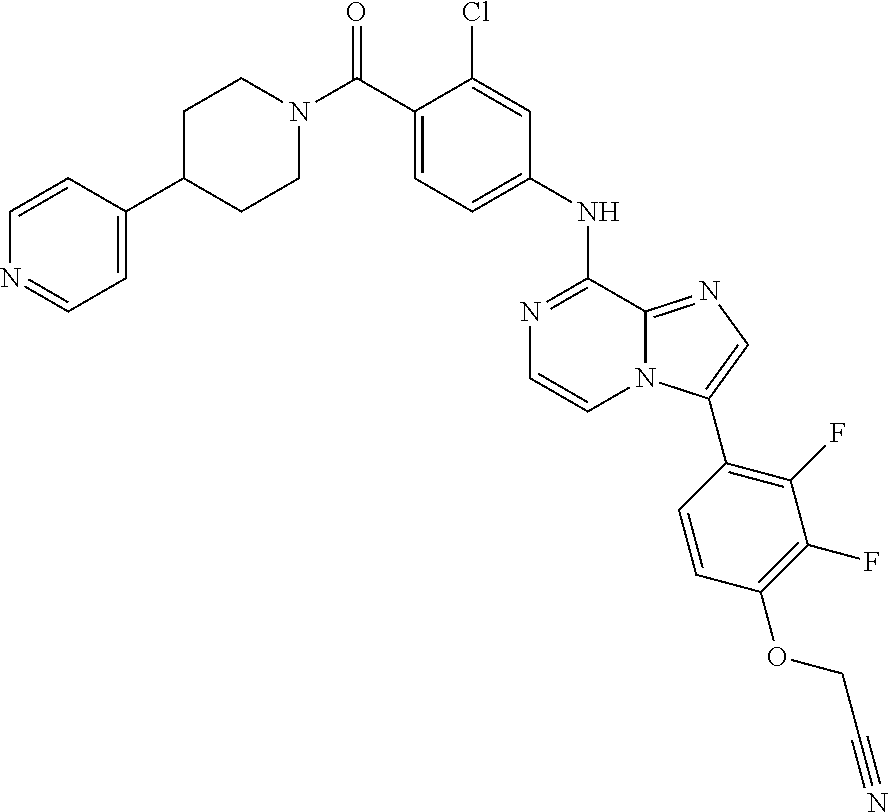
C1C(C2=CC=NC=C2)CCN(C(C2=CC=C(NC3=NC=CN4C3=NC=C4C3=C(F)C(F)=C(OCC#N)C=C3)C=C2Cl)=O)C1
